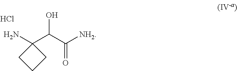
NC1(C(C([NH2])=O)O)CCC1.Cl
